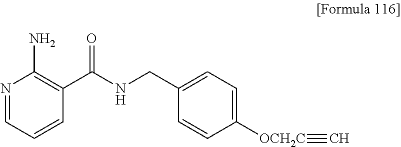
N1=CC=CC(C(NCC2=CC=C([OCH2C]#C)C=C2)=O)=C1N
